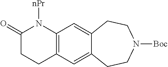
[nPr]N1C(=O)CCC2=C1C=C1C(=C2)CCN([Boc])CC1
